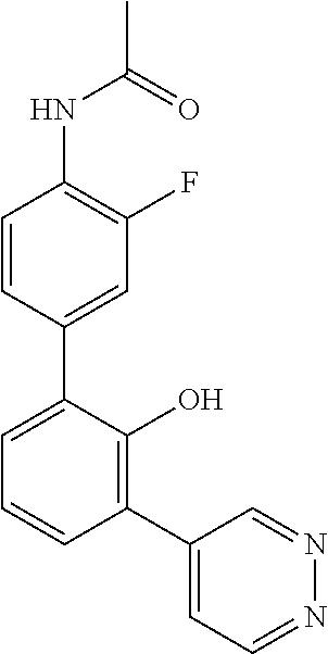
N1=CC(C2=C(O)C(C3=CC(F)=C(NC(C)=O)C=C3)=CC=C2)=CC=N1
